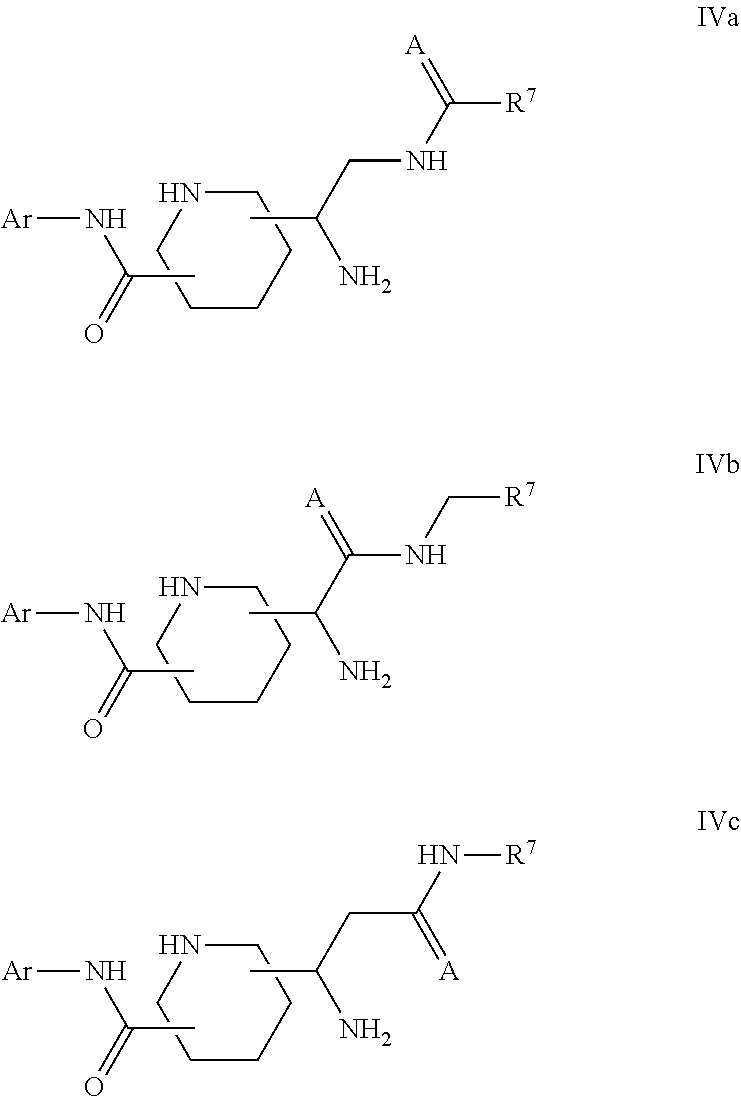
C1NCCCC1.CC(N[Ar])=O.CC(CNC(=[A])[R7])N.C1NCCCC1.CC(N[Ar])=O.CC(C(NC[R7])=[A])N.C1NCCCC1.CC(N[Ar])=O.CC(CC(N[R7])=[A])N
